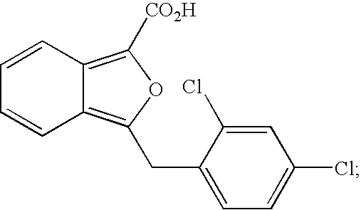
C12=C([CO2H])OC(CC3=CC=C(Cl)C=C3Cl)=C1C=CC=C2
